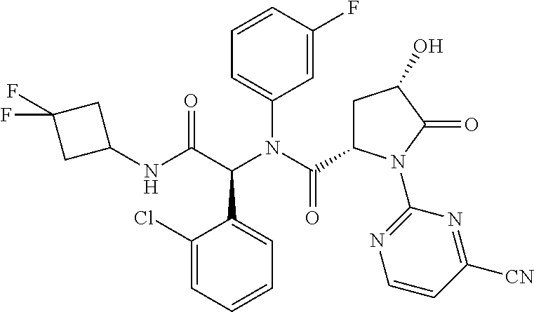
C1(Cl)=CC=CC=C1C(C(NC1CC(F)(F)C1)=O)N(C(C1CC(O)C(=O)N1C1=NC=CC([CN])=N1)=O)C1=CC=CC(F)=C1
